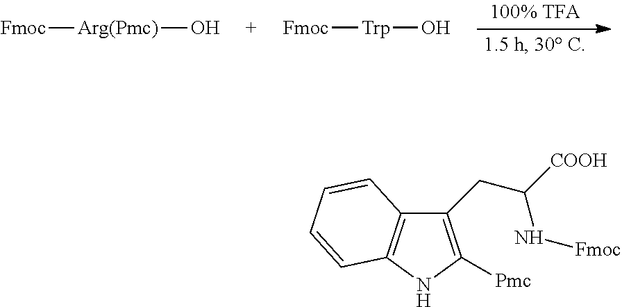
[Fmoc][Arg(Pmc)]O.[Fmoc][Trp]O.C1(CC([COOH])N[Fmoc])=C([Pmc])NC2=C1C=CC=C2
